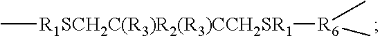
C[R1SCH2C(R3)R2(R3)CCH2SR1][R6](C)C
